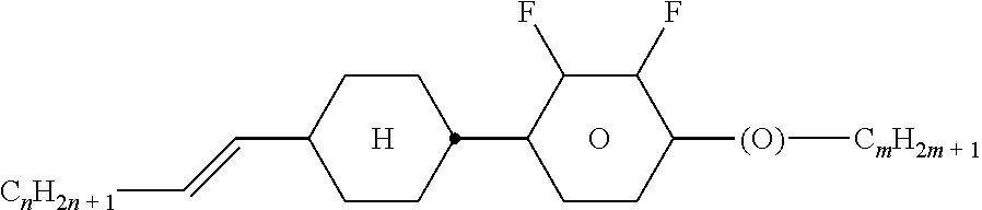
C1CC(C2CCC([(O)][CmH2m + 1])C(F)C2F)CCC1C=C[CnH2n + 1].[H].O
